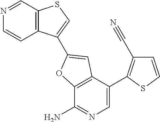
C12=C(C(C3=C(C#N)C=CS3)=CN=C1N)C=C(C1=CSC3=C1C=CN=C3)O2
